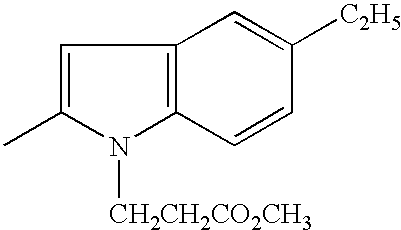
C1=C(C)N([CH2CH2CO2CH3])C2=C1C=C([C2H5])C=C2
